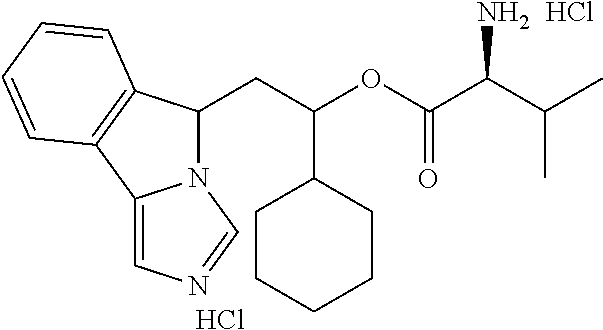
Cl.C(C(OC(C(C(C)C)N)=O)C1CCCCC1)C1N2C(=CN=C2)C2=C1C=CC=C2.Cl
